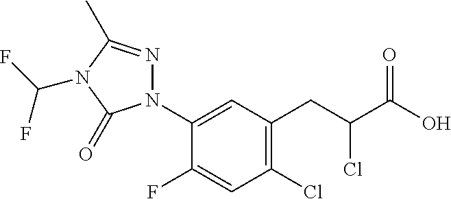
N1(C2=CC(CC(C(O)=O)Cl)=C(Cl)C=C2F)N=C(C)N(C(F)F)C1=O
